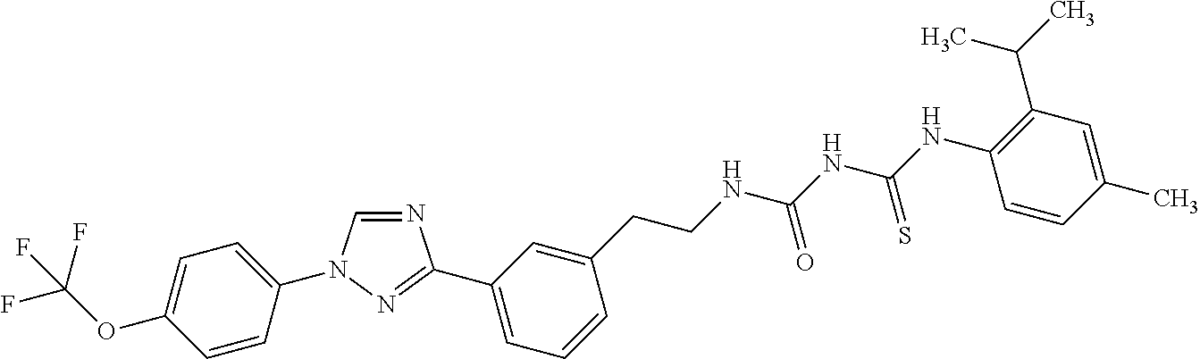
C1=NC(C2=CC=CC(CCNC(NC(NC3=C(C(C)C)C=C(C)C=C3)=S)=O)=C2)=NN1C1=CC=C(OC(F)(F)F)C=C1
